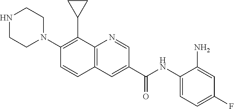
N1CCN(C2=C(C3CC3)C3=C(C=C2)C=C(C(NC2=CC=C(F)C=C2N)=O)C=N3)CC1
